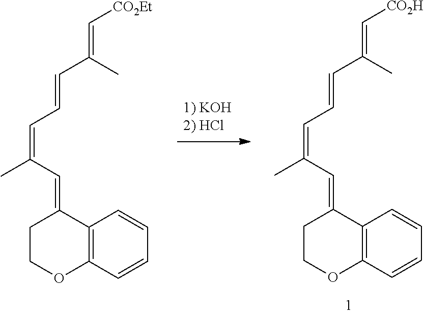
C1COC2=C(C1=CC(=CC=CC(C)=C[CO2H])C)C=CC=C2.C1COC2=C(C1=CC(=CC=CC(C)=C[CO2Et])C)C=CC=C2
